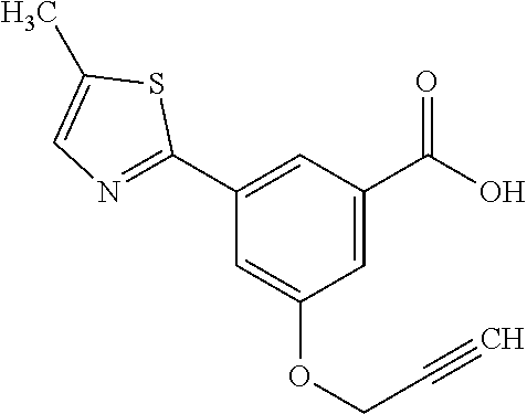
C1(C2=NC=C(C)S2)=CC(C(O)=O)=CC(OCC#C)=C1
